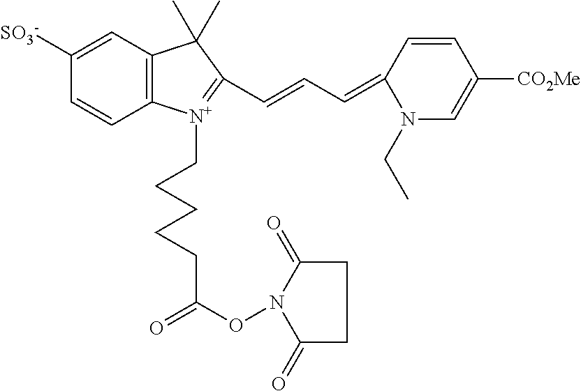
C1=C([SO3-])C=CC2=C1C(C)(C)C(C=CC=C1N(CC)C=C([CO2Me])C=C1)=[N+]2CCCCCC(=O)ON1C(=O)CCC1=O
